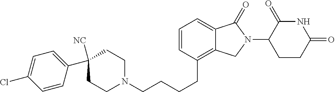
C(CCCC1=C2C(=CC=C1)C(=O)N(C1C(=O)NC(=O)CC1)C2)N1CCC(C2=CC=C(Cl)C=C2)([NC])CC1
